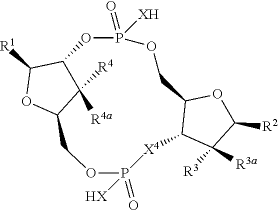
C1([R4a])([R4])C2C([R1])OC1COP(=O)([HX])[X4]C1C(OC([R2])C1([R3a])[R3])COP(=O)([XH])O2
